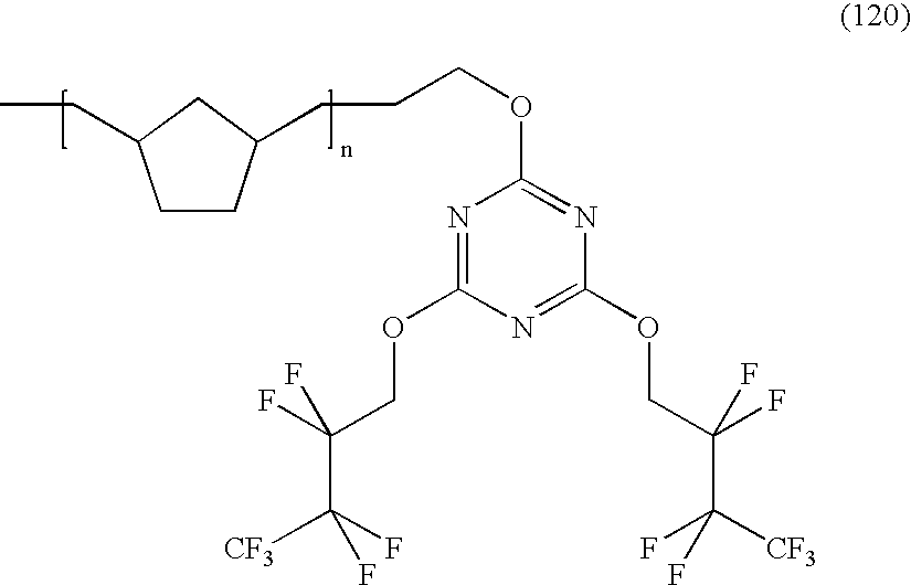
C1CC(CCCOC2=NC(OCC(C([CF3])(F)F)(F)F)=NC(OCC(C([CF3])(F)F)(F)F)=N2)CC1CC
